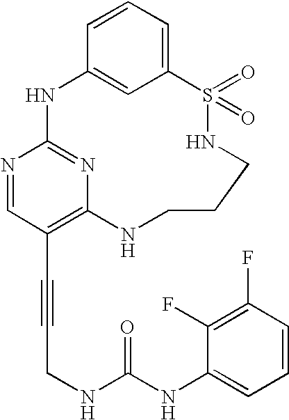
C1=CC=C2C=C1NC1=NC(=C(C#CCNC(NC3=CC=CC(F)=C3F)=O)C=N1)NCCCNS2(=O)=O
